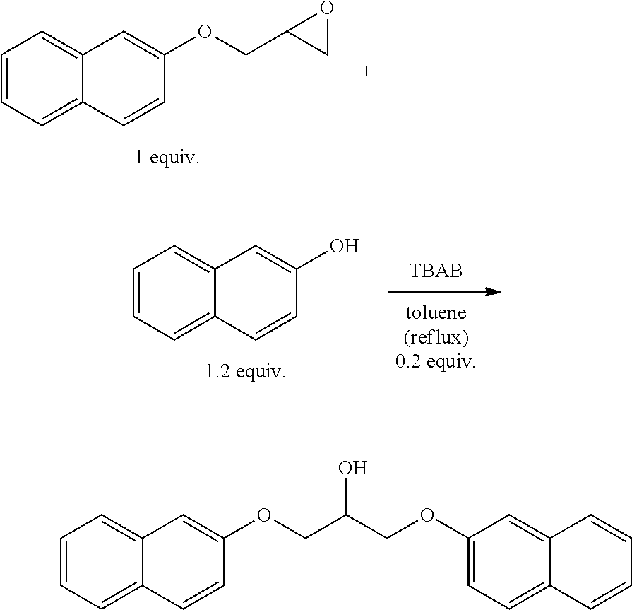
C1=CC=C2C(=C1)C=C(OCC(COC1=CC=C3C(=C1)C=CC=C3)O)C=C2.C1=CC=C2C(=C1)C=C(OCC1CO1)C=C2.C1=CC=C2C(=C1)C=C(O)C=C2
